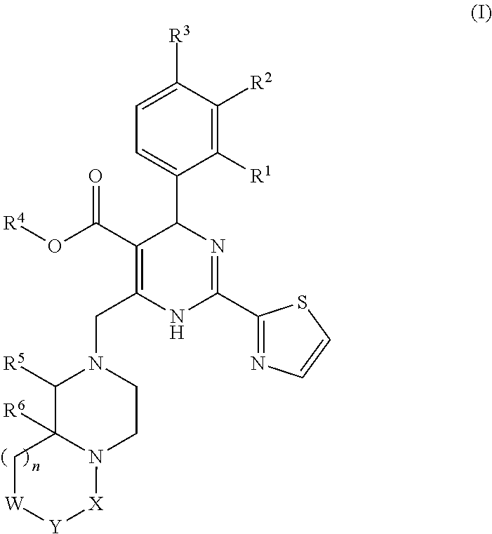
C(N1C([R5])C2([R6])N(CC1)[X][Y][W]C2)C1=C(C(=O)O[R4])C(C2=CC=C([R3])C([R2])=C2[R1])N=C(C2=NC=CS2)N1
